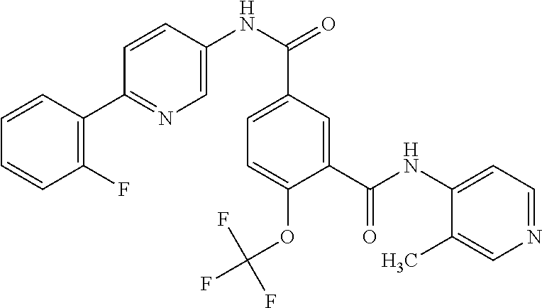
C1(F)=C(C2=NC=C(NC(=O)C3=CC=C(OC(F)(F)F)C(C(NC4=CC=NC=C4C)=O)=C3)C=C2)C=CC=C1
